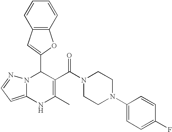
C1(C2=CC3=C(O2)C=CC=C3)N2C(=CC=N2)NC(C)=C1C(N1CCN(C2=CC=C(F)C=C2)CC1)=O
